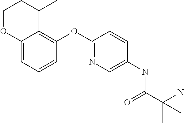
C12=CC=CC(OC3=NC=C(NC(C(N)(C)C)=O)C=C3)=C1C(C)CCO2
